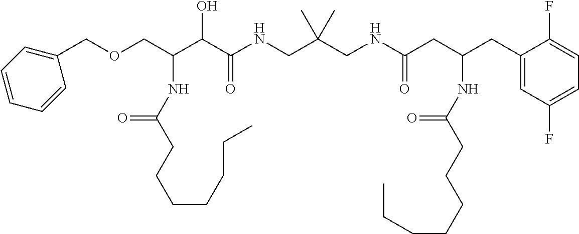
C(C(C(C(NCC(CNC(CC(CC1=CC(F)=CC=C1F)NC(CCCCCCC)=O)=O)(C)C)=O)O)NC(CCCCCCC)=O)OCC1=CC=CC=C1
